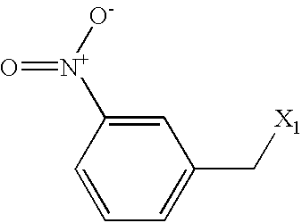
C1=C(C[X1])C=C([N+]([O-])=O)C=C1
